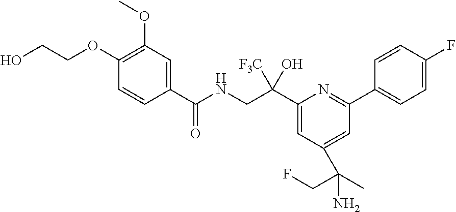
N(CC(C1=CC(C(C)(CF)N)=CC(C2=CC=C(F)C=C2)=N1)([F3C])O)C(C1=CC(OC)=C(OCCO)C=C1)=O
